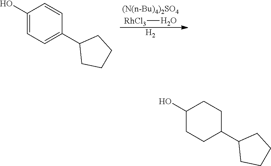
[RhCl3]O.[H2].C1(O)=CC=C(C2CCCC2)C=C1.C1(O)CCC(C2CCCC2)CC1
